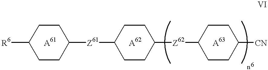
[R6]C1CCC([Z61]C2CCC([Z62]C3CCC([CN])CC3)CC2)CC1.[A62].[A61].[A63]
